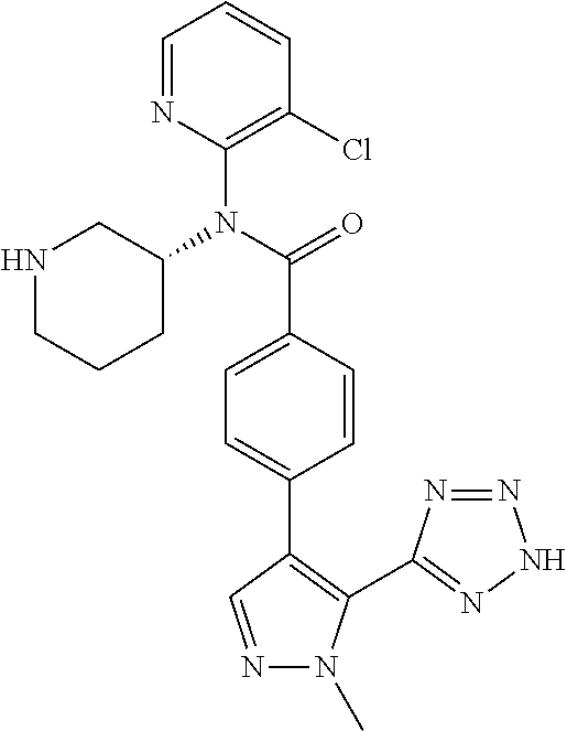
C1=NC(N(C(=O)C2=CC=C(C3=C(C4=NNN=N4)N(C)N=C3)C=C2)C2CNCCC2)=C(Cl)C=C1
